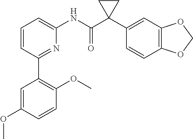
C1=CC(C2=C(OC)C=CC(OC)=C2)=NC(NC(C2(C3=CC4=C(C=C3)OCO4)CC2)=O)=C1
